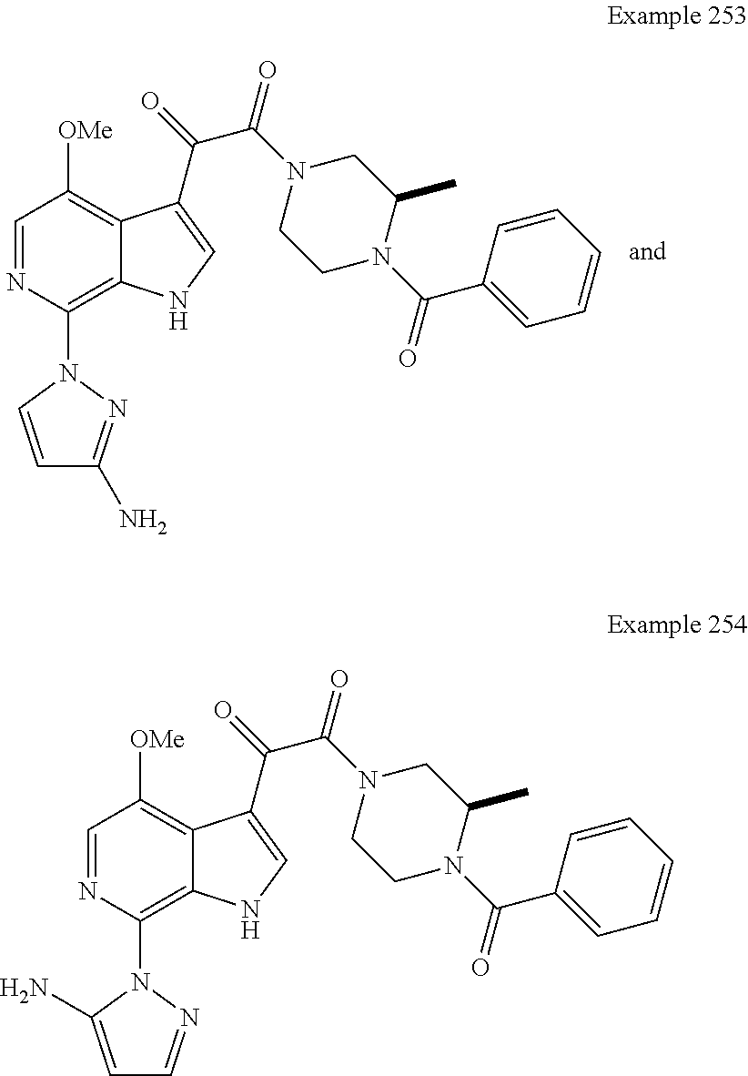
C1=NC(N2C=CC(N)=N2)=C2C(=C1[OMe])C(C(=O)C(N1CCN(C(C3=CC=CC=C3)=O)C(C)C1)=O)=CN2.C1=NC(N2C(N)=CC=N2)=C2C(=C1[OMe])C(C(=O)C(N1CCN(C(C3=CC=CC=C3)=O)C(C)C1)=O)=CN2
